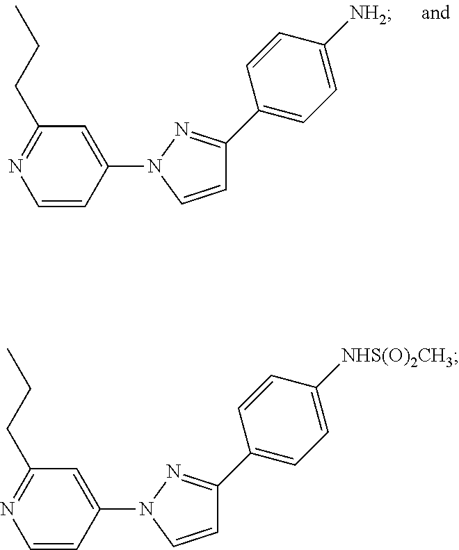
C1=CC(N2N=C(C3=CC=C([NH2])C=C3)C=C2)=CC(CCC)=N1.C1=CC(N2N=C(C3=CC=C([NHS(O)2CH3])C=C3)C=C2)=CC(CCC)=N1
